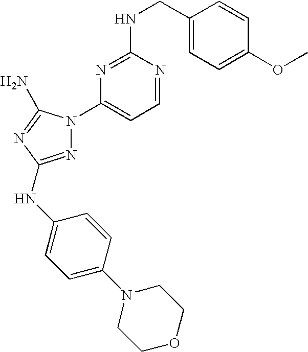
N1=C(NC2=CC=C(N3CCOCC3)C=C2)N=C(N)N1C1=CC=NC(NCC2=CC=C(OC)C=C2)=N1
